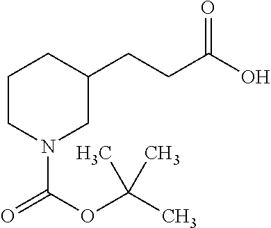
C1CN(C(OC(C)(C)C)=O)CC(CCC(O)=O)C1
